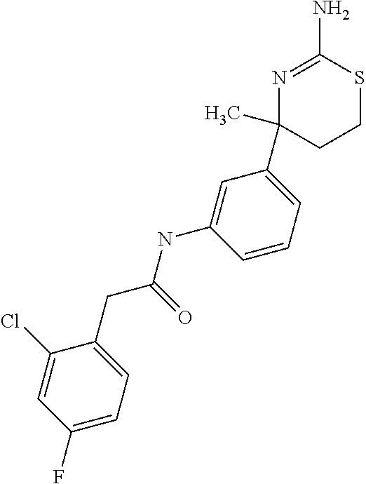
C1(F)=CC=C(CC(NC2=CC(C3(C)N=C(N)SCC3)=CC=C2)=O)C(Cl)=C1
